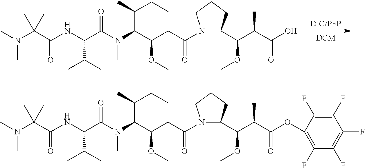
COC(C(C(=O)O)C)C1CCCN1C(CC(OC)C(N(C(C(NC(C(N(C)C)(C)C)=O)C(C)C)=O)C)C(C)CC)=O.COC(C(C(=O)OC1=C(F)C(F)=C(F)C(F)=C1F)C)C1CCCN1C(CC(OC)C(N(C(C(NC(C(N(C)C)(C)C)=O)C(C)C)=O)C)C(C)CC)=O
